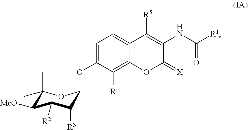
C1=C(OC2C([R3])C([R2])C([MeO])C(C)(C)O2)C([R4])=C2C(=C1)C([R5])=C(NC([R1])=O)C(=[X])O2
